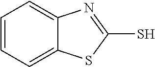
S1C(S)=NC2=CC=CC=C12
